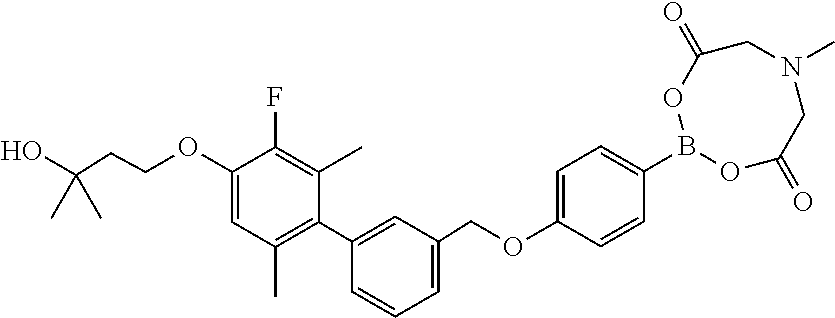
C1(OCCC(O)(C)C)=CC(C)=C(C2=CC(COC3=CC=C(B4OC(=O)CN(C)CC(=O)O4)C=C3)=CC=C2)C(C)=C1F
